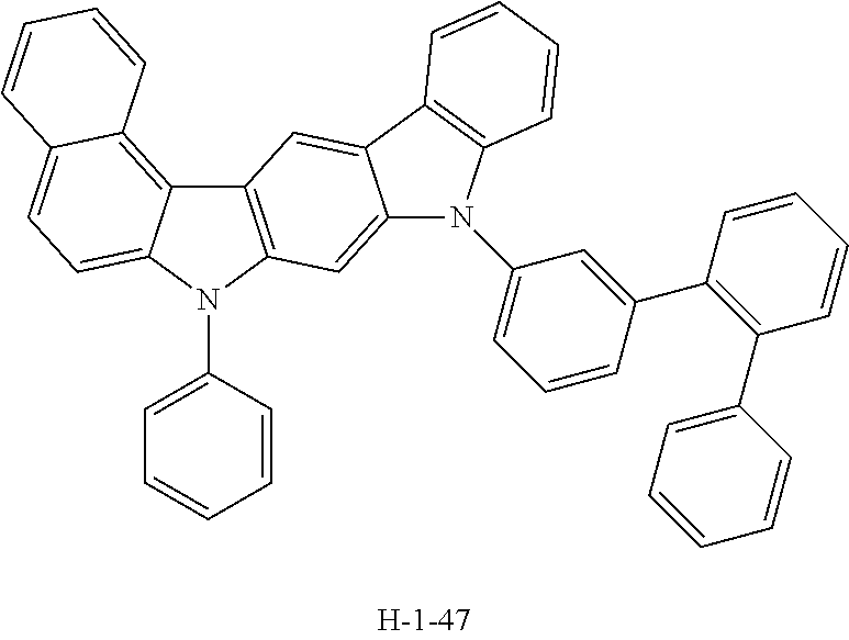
C12=C3C(=CC=C1N(C1=CC=CC=C1)C1=C2C=C2C(=C1)N(C1=CC=CC(C4=C(C5=CC=CC=C5)C=CC=C4)=C1)C1=C2C=CC=C1)C=CC=C3
